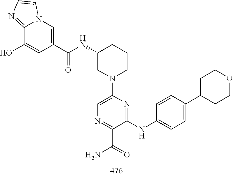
C1(NC(C2=CN3C(=NC=C3)C(O)=C2)=O)CN(C2=CN=C(C(N)=O)C(NC3=CC=C(C4CCOCC4)C=C3)=N2)CCC1
